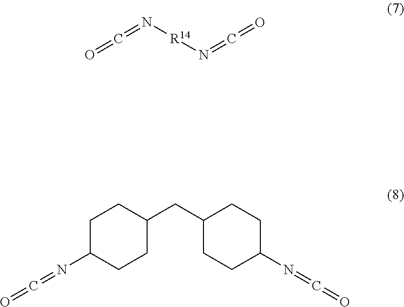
O=C=N[R14]N=C=O.C1(CC2CCC(N=C=O)CC2)CCC(N=C=O)CC1
